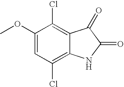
C1(OC)=CC(Cl)=C2C(=C1Cl)C(=O)C(=O)N2
